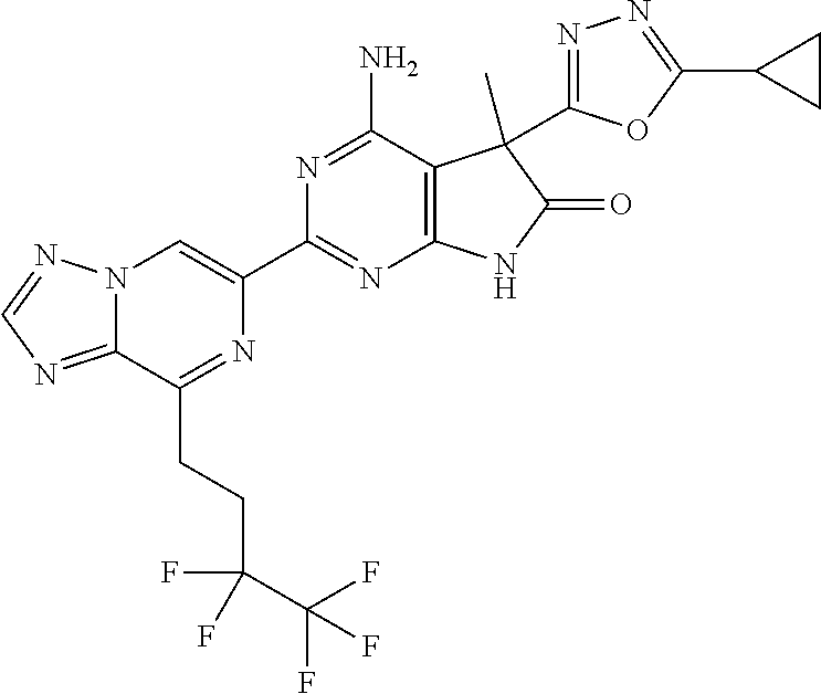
C12=NC=NN1C=C(C1=NC3=C(C(N)=N1)C(C)(C1=NN=C(C4CC4)O1)C(=O)N3)N=C2CCC(C(F)(F)F)(F)F
